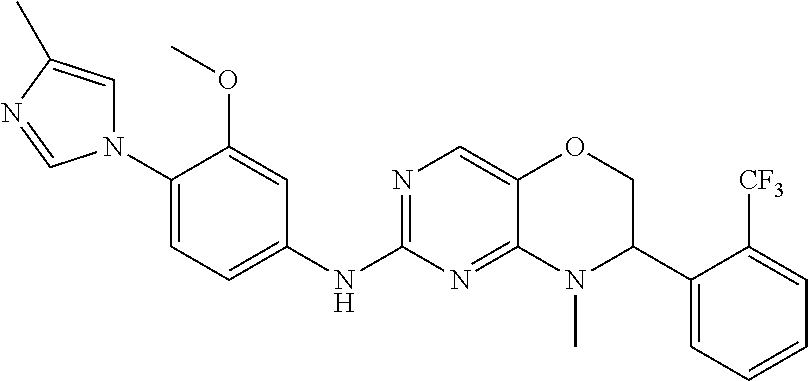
C1(N2C=C(C)N=C2)=CC=C(NC2=NC=C3C(=N2)N(C)C(C2=CC=CC=C2[CF3])CO3)C=C1OC
